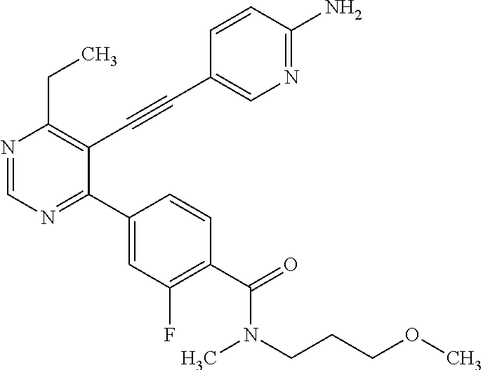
N1=CN=C(C2=CC(F)=C(C(=O)N(C)CCCOC)C=C2)C(C#CC2=CN=C(N)C=C2)=C1CC
